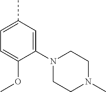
C1=C(C)C=C(N2CCN(C)CC2)C(OC)=C1
